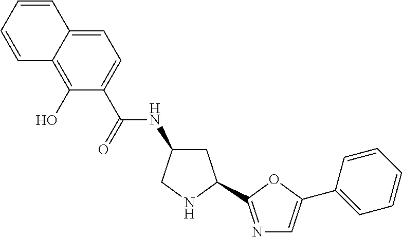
C1=C2C(=C(O)C(C(=O)NC3CC(C4=NC=C(C5=CC=CC=C5)O4)NC3)=C1)C=CC=C2
